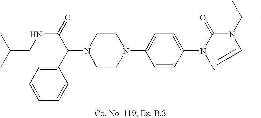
N1(C(C2=CC=CC=C2)C(=O)NCC(C)C)CCN(C2=CC=C(N3C(=O)N(C(C)C)C=N3)C=C2)CC1
